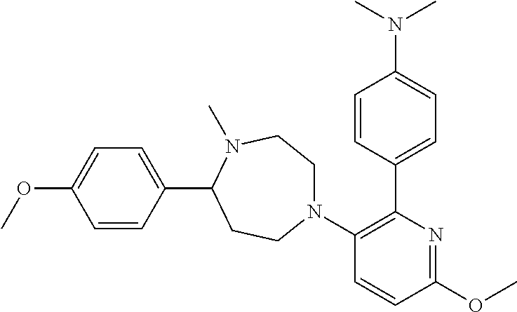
C1=CC(C2CCN(C3=C(C4=CC=C(N(C)C)C=C4)N=C(OC)C=C3)CCN2C)=CC=C1OC
